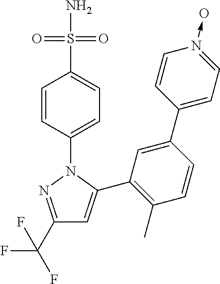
C1(C(F)(F)F)=NN(C2=CC=C(S(N)(=O)=O)C=C2)C(C2=C(C)C=CC(C3=CC=N(->O)C=C3)=C2)=C1
